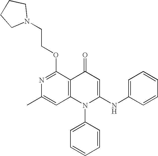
C1=C(C)N=C(OCCN2CCCC2)C2=C1N(C1=CC=CC=C1)C(NC1=CC=CC=C1)=CC2=O
